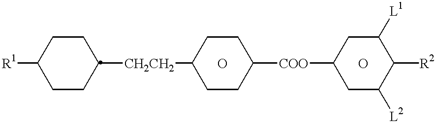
[R1]C1CCC([CH2CH2]C2CCC([COO]C3CC([L2])C([R2])C([L1])C3)CC2)CC1.O.O
